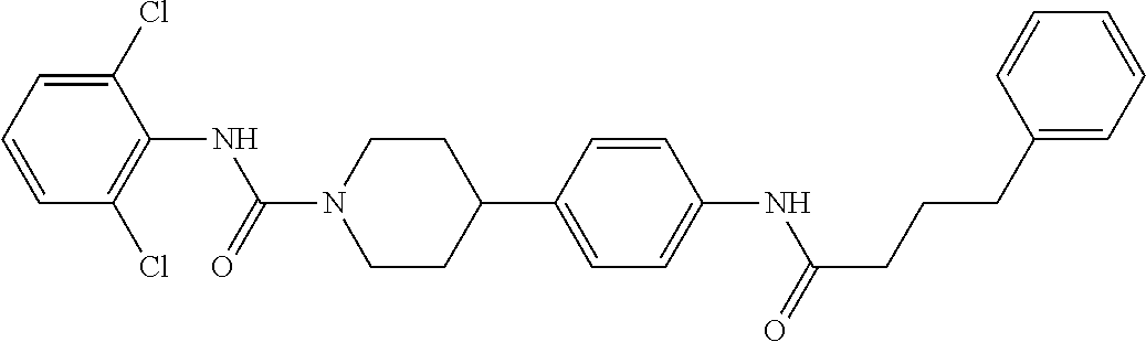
C1(Cl)=CC=CC(Cl)=C1NC(N1CCC(C2=CC=C(NC(CCCC3=CC=CC=C3)=O)C=C2)CC1)=O
